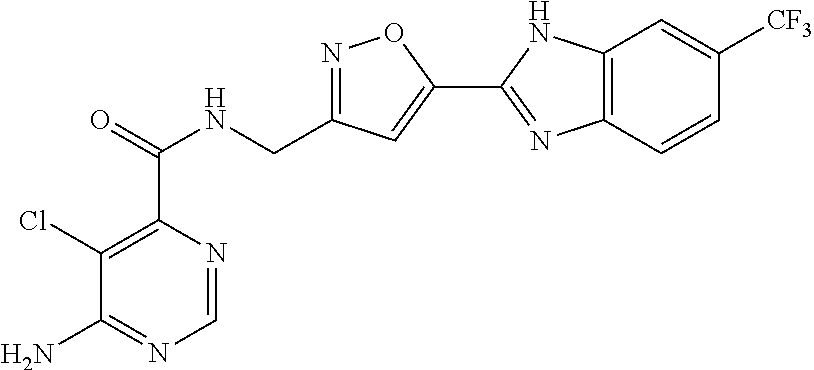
C1=NC(C(=O)NCC2=NOC(C3=NC4=C(N3)C=C([CF3])C=C4)=C2)=C(Cl)C(N)=N1
